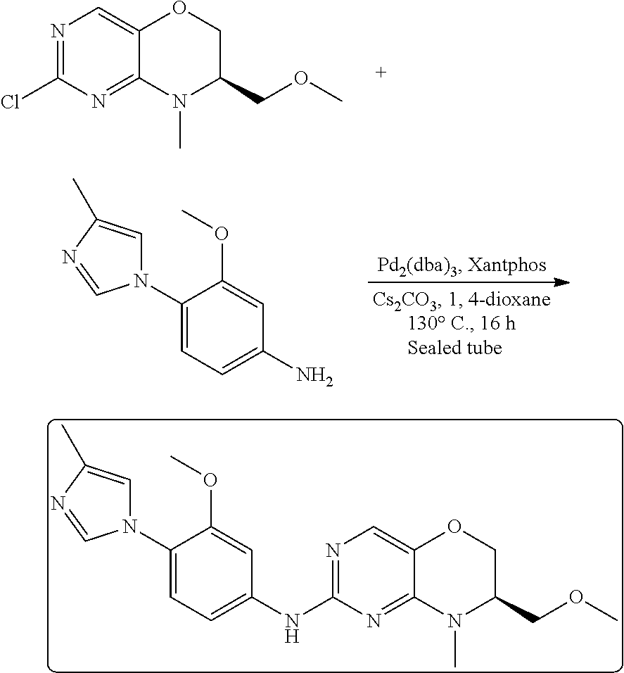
N1=C(Cl)N=C2C(=C1)OCC(COC)N2C.C1(N2C=C(C)N=C2)=CC=C(N)C=C1OC.N1=C(NC2=CC=C(N3C=C(C)N=C3)C(OC)=C2)N=C2C(=C1)OCC(COC)N2C
